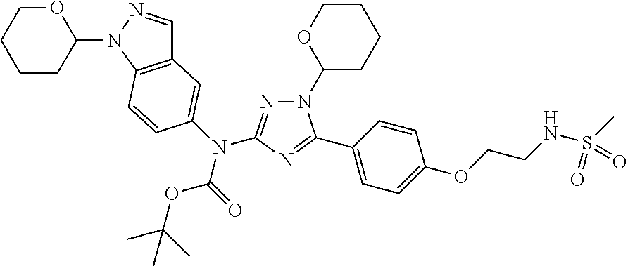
C12=C(N(C3OCCCC3)N=C1)C=CC(N(C1=NN(C3CCCCO3)C(C3=CC=C(OCCNS(C)(=O)=O)C=C3)=N1)C(=O)OC(C)(C)C)=C2
